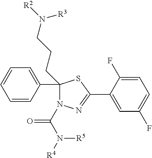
C1(C2=CC=CC=C2)(CCCN([R3])[R2])N(C(N([R5])[R4])=O)N=C(C2=CC(F)=CC=C2F)S1
